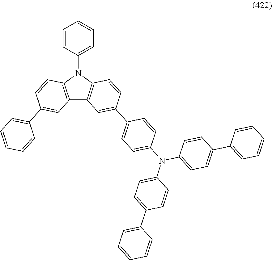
C12=C(N(C3=CC=CC=C3)C3=C1C=C(C1=CC=C(N(C4=CC=C(C5=CC=CC=C5)C=C4)C4=CC=C(C5=CC=CC=C5)C=C4)C=C1)C=C3)C=CC(C1=CC=CC=C1)=C2
